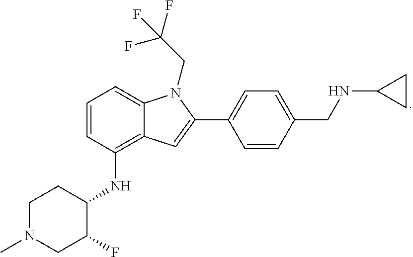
C1=CC(NC2CCN(C)CC2F)=C2C(=C1)N(CC(F)(F)F)C(C1=CC=C(CNC3CC3)C=C1)=C2
